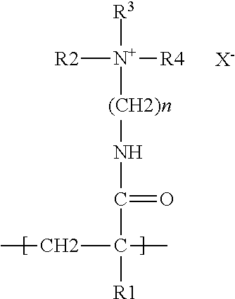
[R3][N+]([(CH2)n]NC(C([R1])(C)CC)=O)([R4])[R2].[X-]
